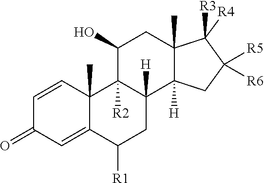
C1=CC2(C)C(=CC1=O)C([R1])CC1([H])C2([R2])C(O)CC2(C)C1([H])CC([R5])([R6])C2([R3])[R4]
